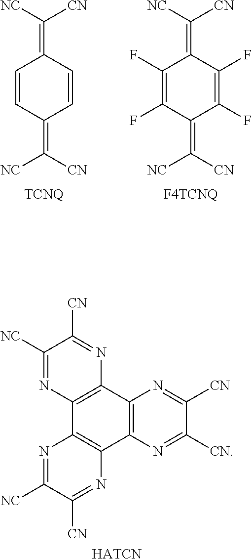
C1=CC(=C([CN])[NC])C=CC1=C([NC])[CN].C1(F)=C(F)C(=C([CN])[NC])C(F)=C(F)C1=C([NC])[CN].C1([NC])=NC2=C(N=C1[CN])C1=C(C3=C2N=C([NC])C([CN])=N3)N=C([CN])C([CN])=N1.[HATCN]
